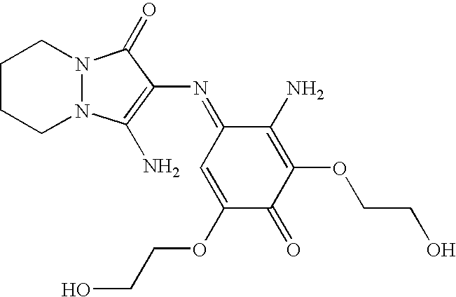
C1(OCCO)=CC(=NC2=C(N)N3N(C2=O)CCCC3)C(N)=C(OCCO)C1=O
